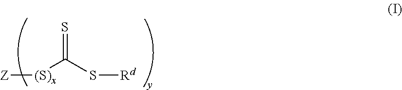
S=C(S[Rd])[(S)x][Z]
